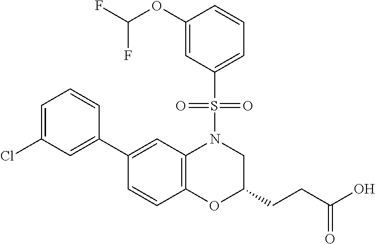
C1(C2=CC(Cl)=CC=C2)=CC2=C(C=C1)OC(CCC(O)=O)CN2S(C1=CC=CC(OC(F)F)=C1)(=O)=O
